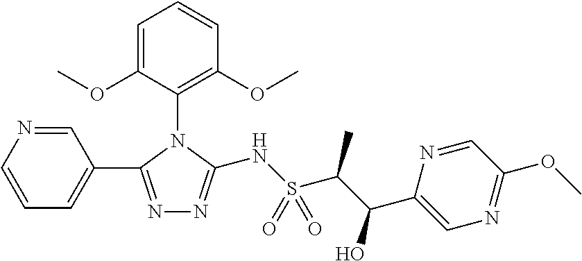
C1=CN=CC(C2=NN=C(NS(C(C(C3=CN=C(OC)C=N3)O)C)(=O)=O)N2C2=C(OC)C=CC=C2OC)=C1
